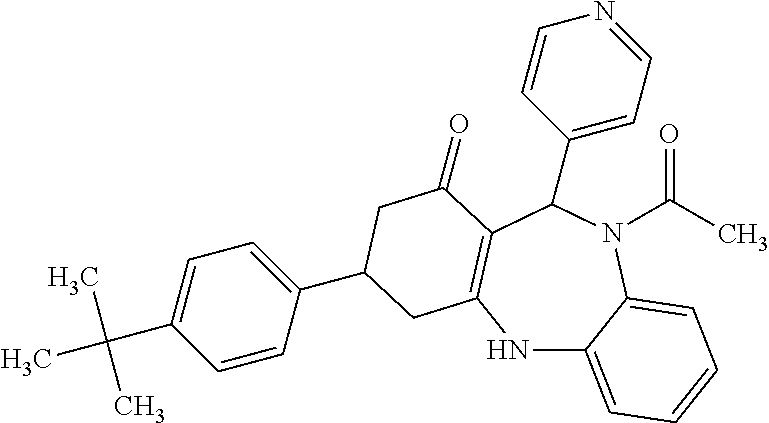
N1C2=CC=CC=C2N(C(C)=O)C(C2=CC=NC=C2)C2=C1CC(C1=CC=C(C(C)(C)C)C=C1)CC2=O
